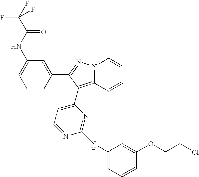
C1=C(NC(C(F)(F)F)=O)C=C(C2=NN3C(=C2C2=CC=NC(NC4=CC=CC(OCCCl)=C4)=N2)C=CC=C3)C=C1
